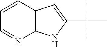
C12=C(C=CC=N1)C=C(C(C)(C)C)N2
